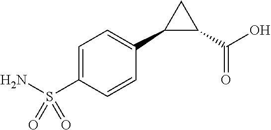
C1(C2=CC=C(S(N)(=O)=O)C=C2)C(C(O)=O)C1
